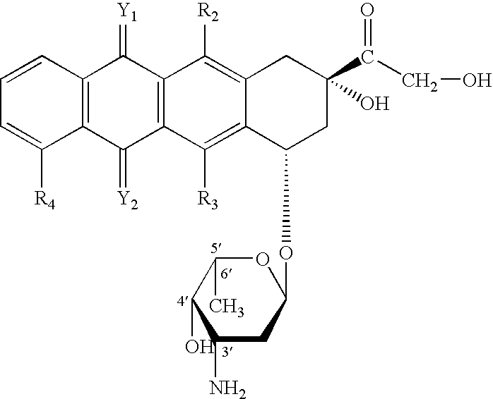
C1=CC2=C(C([R4])=C1)C(=[Y2])C1=C(C2=[Y1])C([R2])=C2C(=C1[R3])C(OC1OC(C)C(O)C(N)C1)CC(O)(C(CO)=O)C2
